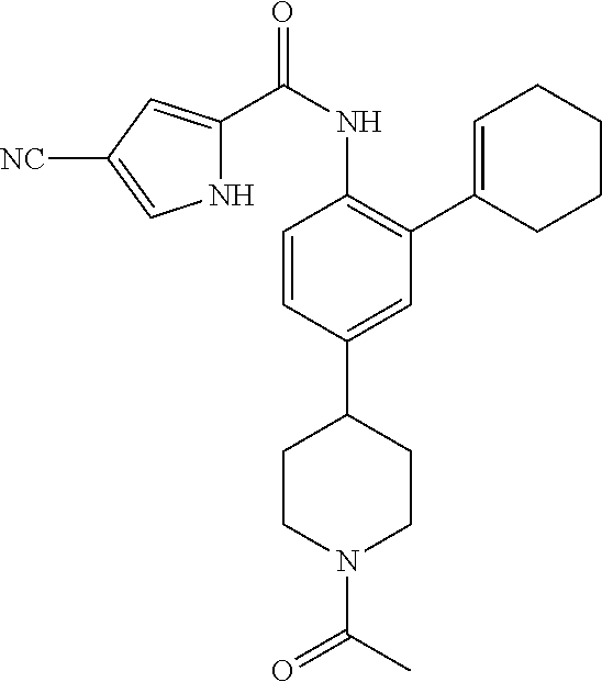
N1C(C(NC2=C(C3=CCCCC3)C=C(C3CCN(C(C)=O)CC3)C=C2)=O)=CC([NC])=C1
